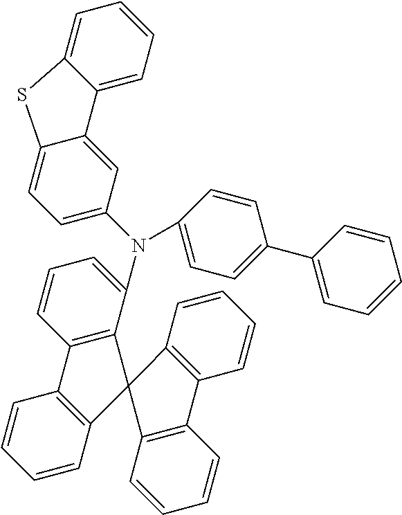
C1=CC2=C(C=C1)C1(C3=C2C=CC=C3)C2=C(C=CC=C2)C2=C1C(N(C1=CC=C3C(=C1)C1=CC=CC=C1S3)C1=CC=C(C3=CC=CC=C3)C=C1)=CC=C2
